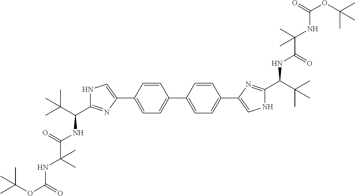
C1(C2=CC=C(C3=CNC(C(C(C)(C)C)NC(C(NC(OC(C)(C)C)=O)(C)C)=O)=N3)C=C2)=CC=C(C2=CNC(C(C(C)(C)C)NC(C(NC(OC(C)(C)C)=O)(C)C)=O)=N2)C=C1
